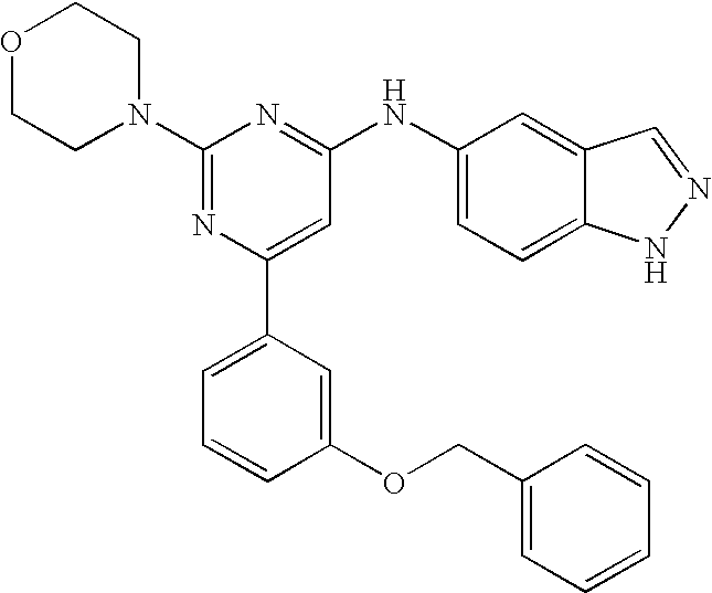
C1(N2CCOCC2)=NC(C2=CC=CC(OCC3=CC=CC=C3)=C2)=CC(NC2=CC=C3C(=C2)C=NN3)=N1
